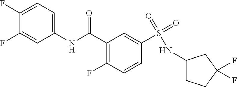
C1(C(NC2=CC=C(F)C(F)=C2)=O)=C(F)C=CC(S(=O)(=O)NC2CCC(F)(F)C2)=C1
